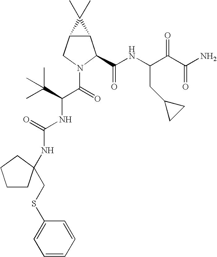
C12C(CN(C(=O)C(C(C)(C)C)NC(NC3(CSC4=CC=CC=C4)CCCC3)=O)C1C(NC(C(C(N)=O)=O)CC1CC1)=O)C2(C)C
